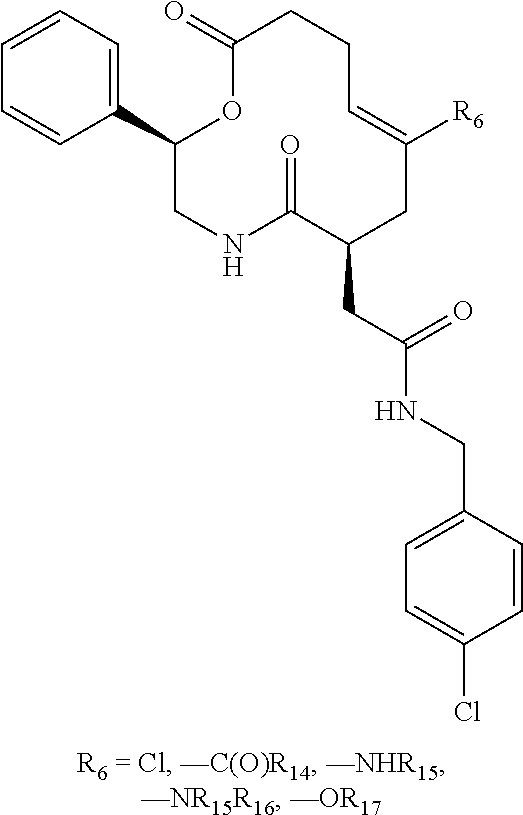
C1=CC=C(C2CNC(=O)C(CC(NCC3=CC=C(Cl)C=C3)=O)CC([R6])=CCCC(=O)O2)C=C1
